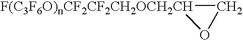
C1[F(C3F6O)nCF2CF2CH2OCH2CH]O1
